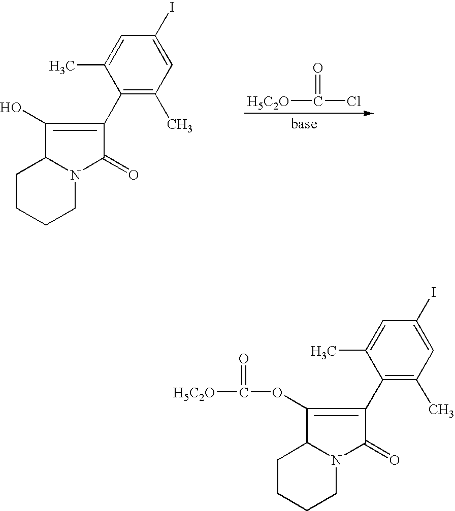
[H5C2O]C(Cl)=O.C1(I)=CC(C)=C(C2=C(O)C3N(C2=O)CCCC3)C(C)=C1.C1(I)=CC(C)=C(C2=C(OC([H5C2O])=O)C3N(C2=O)CCCC3)C(C)=C1
